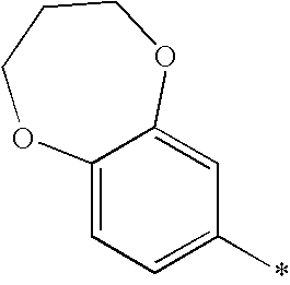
C12=CC=C(*)C=C1OCCCO2
